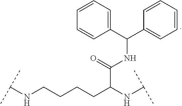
C1(C(C2=CC=CC=C2)NC(C(CCCCNC(C)C)NC(C)C)=O)=CC=CC=C1
